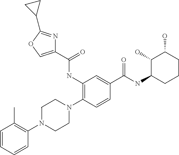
C1=CC=CC(N2CCN(C3=C(NC(C4=COC(C5CC5)=N4)=O)C=C(C(NC4C(O)C(O)CCC4)=O)C=C3)CC2)=C1C
